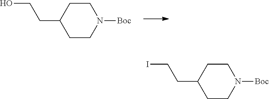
C1CN([Boc])CCC1CCO.C1CN([Boc])CCC1CCI
